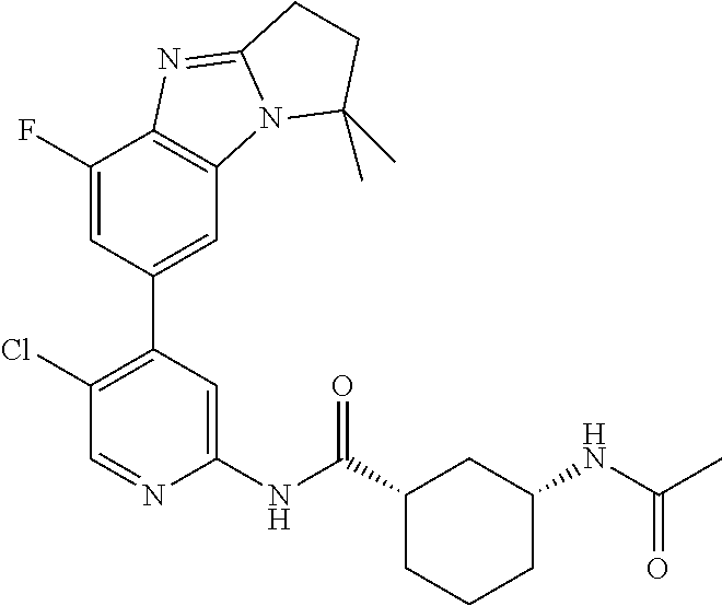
C1(NC(C2CCCC(NC(C)=O)C2)=O)=CC(C2=CC3=C(C(F)=C2)N=C2N3C(C)(C)CC2)=C(Cl)C=N1
